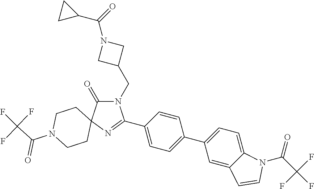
N1(CC2CN(C(=O)C3CC3)C2)C(=O)C2(N=C1C1=CC=C(C3=CC=C4C(=C3)C=CN4C(C(F)(F)F)=O)C=C1)CCN(C(C(F)(F)F)=O)CC2
